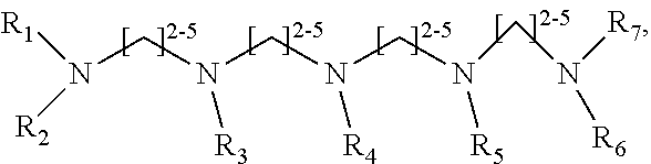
N(CN(CN(CN(CN([R7])[R6])[R5])[R4])[R3])([R1])[R2]
